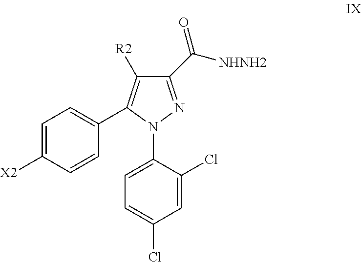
C1(C(=O)[NHNH2])=NN(C2=CC=C(Cl)C=C2Cl)C(C2=CC=C([X2])C=C2)=C1[R2]
